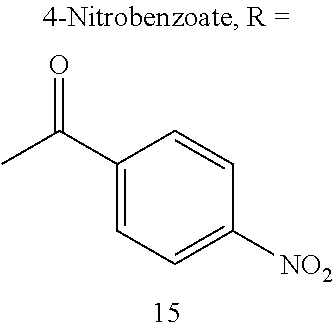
C1(C(C)=O)=CC=C([NO2])C=C1
